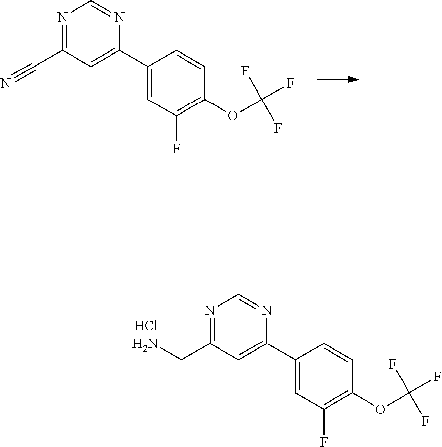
C1(C2=CC(C#N)=NC=N2)=CC(F)=C(OC(F)(F)F)C=C1.C1(C2=CC(CN)=NC=N2)=CC(F)=C(OC(F)(F)F)C=C1.Cl
